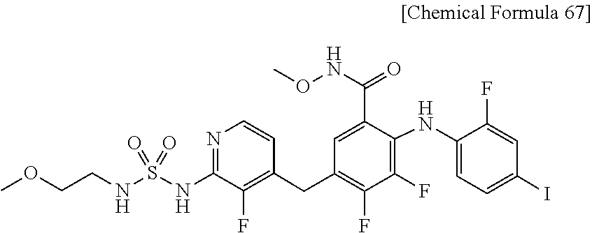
CONC(C1=CC(CC2=C(F)C(NS(=O)(=O)NCCOC)=NC=C2)=C(F)C(F)=C1NC1=CC=C(I)C=C1F)=O
